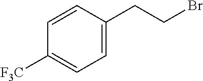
C1=CC([F3C])=CC=C1CCBr
